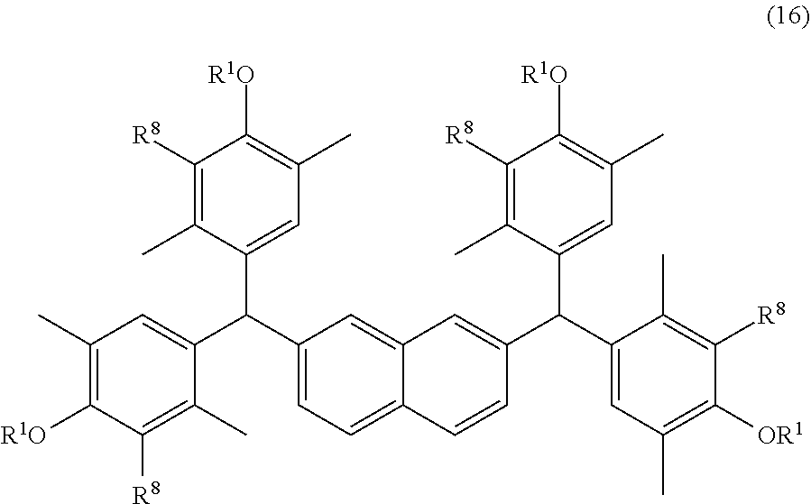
C1(C(C2=CC(C)=C([OR1])C([R8])=C2C)C2=CC3=CC(C(C4=CC(C)=C([R1O])C([R8])=C4C)C4=CC(C)=C([R1O])C([R8])=C4C)=CC=C3C=C2)=CC(C)=C([R1O])C([R8])=C1C
